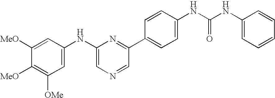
C1([MeO])=CC(NC2=CN=CC(C3=CC=C(NC(NC4=CC=CC=C4)=O)C=C3)=N2)=CC([OMe])=C1[MeO]
